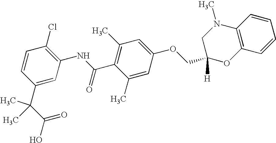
C12=C(C=CC=C1)OC(COC1=CC(C)=C(C(NC3=C(Cl)C=CC(C(C(O)=O)(C)C)=C3)=O)C(C)=C1)([H])CN2C
